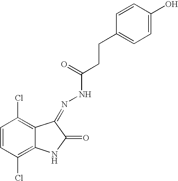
C1=CC(Cl)=C2C(=C1Cl)C(=NNC(CCC1=CC=C(O)C=C1)=O)C(=O)N2
